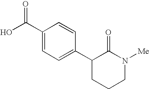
OC(C1=CC=C(C2CCCN([Me])C2=O)C=C1)=O
